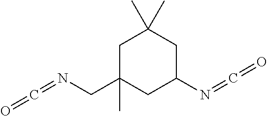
C1C(C)(CN=C=O)CC(N=C=O)CC1(C)C
